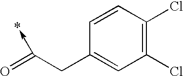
C1(Cl)=C(Cl)C=CC(CC(=O)->*)=C1
